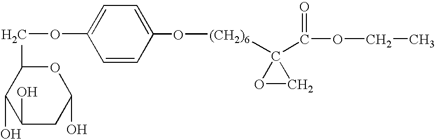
C1=CC(O[(CH2)6]C2(C(OCC)=O)OC2)=CC=C1OCC1C(O)C(O)CC(O)O1
